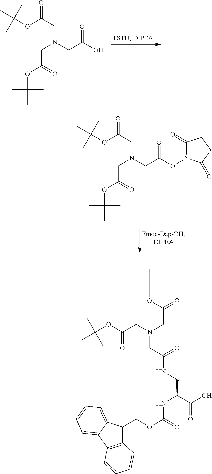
CC(C)(C)OC(CN(CC(O)=O)CC(OC(C)(C)C)=O)=O.CC(C)(C)OC(CN(CC(ON1C(=O)CCC1=O)=O)CC(OC(C)(C)C)=O)=O.C(C(C(O)=O)NC(OCC1C2=C(C3=CC=CC=C13)C=CC=C2)=O)NC(CN(CC(OC(C)(C)C)=O)CC(=O)OC(C)(C)C)=O
